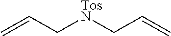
C=CCNCC=C.[Tos]
